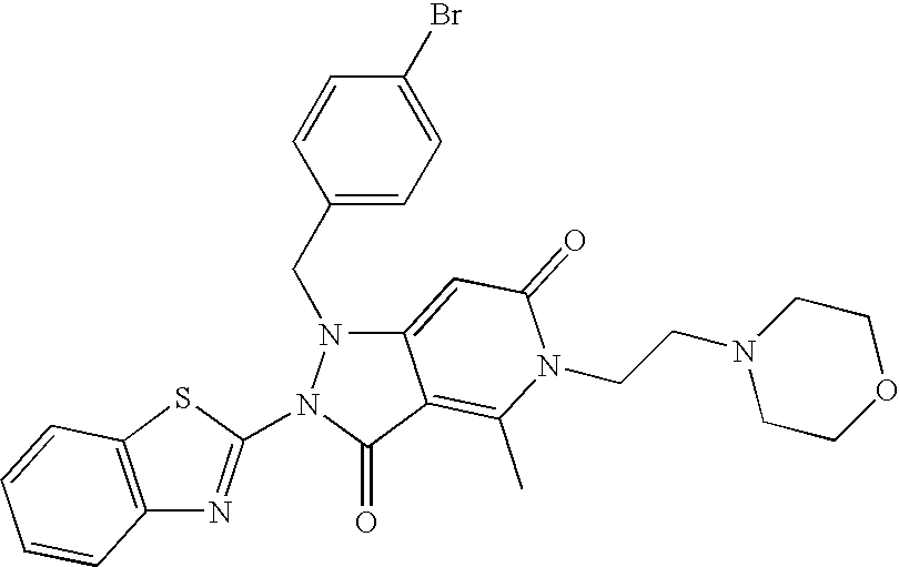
C12=CC(=O)N(CCN3CCOCC3)C(C)=C1C(=O)N(C1=NC3=C(S1)C=CC=C3)N2CC1=CC=C(Br)C=C1
